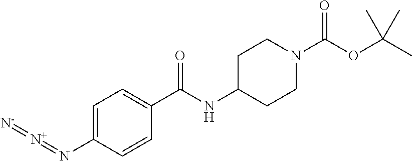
C1=C(N=[N+]=[N-])C=CC(C(NC2CCN(C(OC(C)(C)C)=O)CC2)=O)=C1
